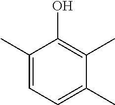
C1(C)=CC=C(C)C(C)=C1O
